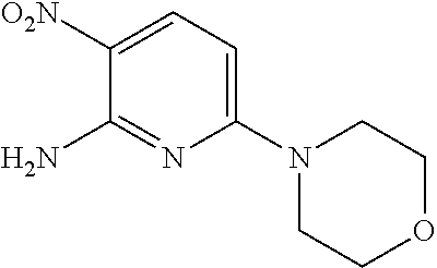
C1(N2CCOCC2)=CC=C([O2N])C(N)=N1
